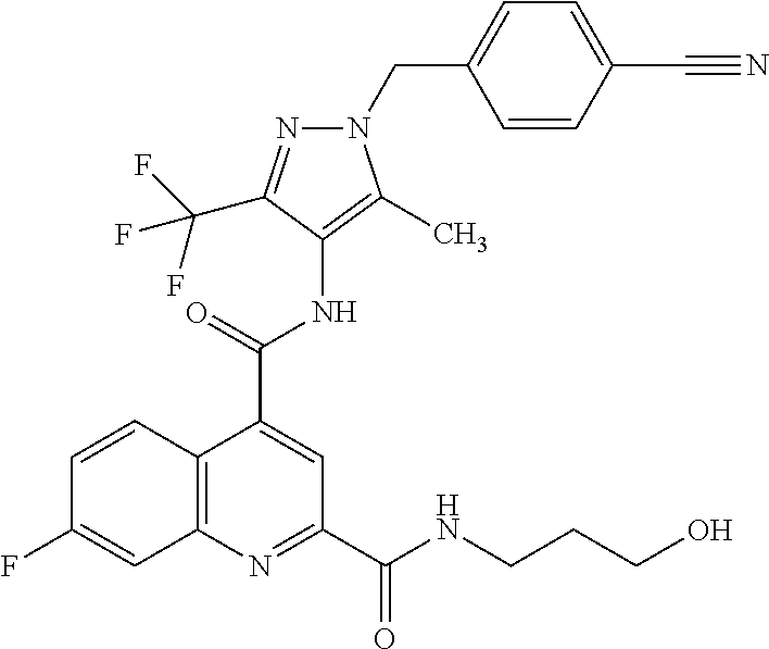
C12=C(N=C(C(=O)NCCCO)C=C1C(=O)NC1=C(C)N(CC3=CC=C(C#N)C=C3)N=C1C(F)(F)F)C=C(F)C=C2
